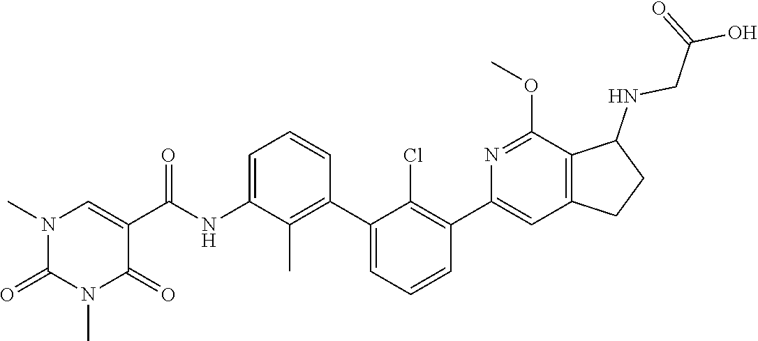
CN1C(=O)N(C)C=C(C(=O)NC2=CC=CC(C3=CC=CC(C4=CC5=C(C(NCC(=O)O)CC5)C(OC)=N4)=C3Cl)=C2C)C1=O
